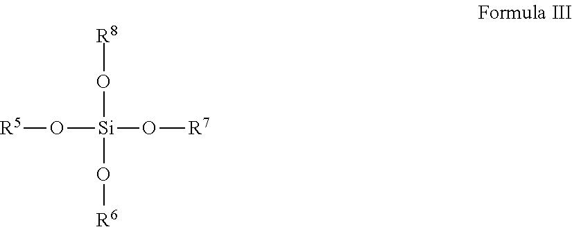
[R8]O[Si](O[R7])(O[R5])O[R6]
